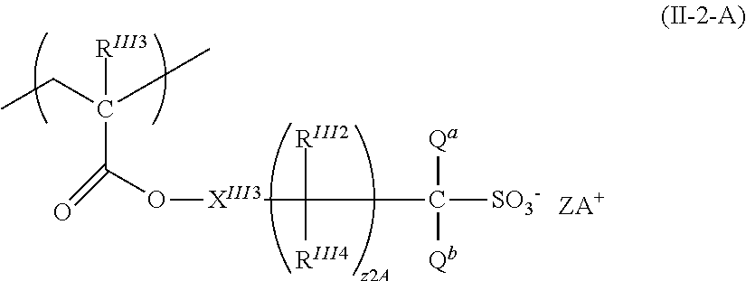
CCC(CC)([RIII3])C(=O)O[XIII3]C([RIII2])([RIII4])C([SO3-])([Qa])[Qb]
